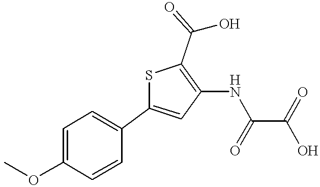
S1C(C2=CC=C(OC)C=C2)=CC(NC(C(O)=O)=O)=C1C(=O)O
